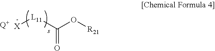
[X][L11]C(O[R21])=O.[Q+]
